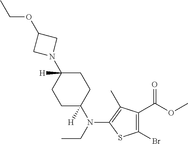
N1(C2([H])CCC(N(CC)C3=C(C)C(C(OC)=O)=C(Br)S3)([H])CC2)CC(OCC)C1
